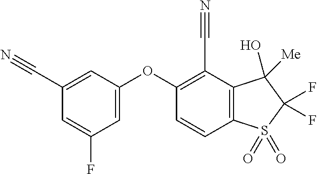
C1(C#N)=CC(OC2=C(C#N)C3=C(C=C2)S(=O)(=O)C(F)(F)C3([Me])O)=CC(F)=C1
